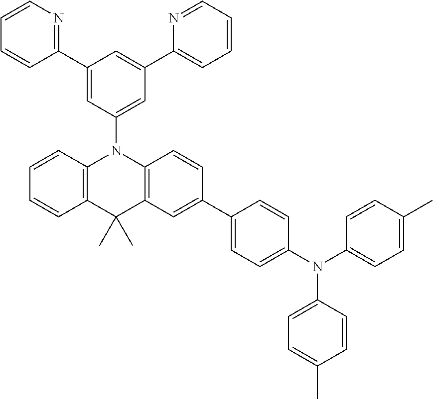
C1=CN=C(C2=CC(N3C4=C(C(C)(C)C5=C3C=CC(C3=CC=C(N(C6=CC=C(C)C=C6)C6=CC=C(C)C=C6)C=C3)=C5)C=CC=C4)=CC(C3=CC=CC=N3)=C2)C=C1
